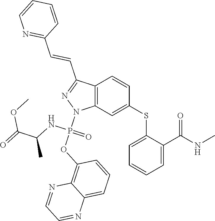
C1(SC2=CC3=C(C=C2)C(C=CC2=NC=CC=C2)=NN3P(OC2=C3C(=CC=C2)N=CC=N3)(NC(C)C(=O)OC)=O)=CC=CC=C1C(NC)=O
